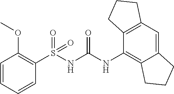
S(NC(NC1=C2C(=CC3=C1CCC3)CCC2)=O)(=O)(=O)C1=C(OC)C=CC=C1
